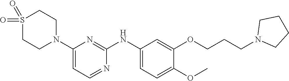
C1(N2CCS(=O)(=O)CC2)=CC=NC(NC2=CC=C(OC)C(OCCCN3CCCC3)=C2)=N1
